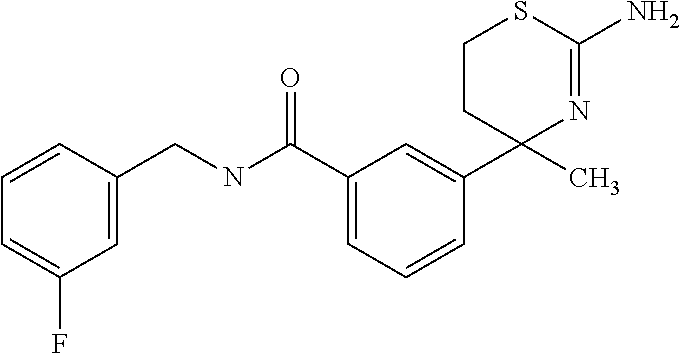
C1=CC=C(C(NCC2=CC(F)=CC=C2)=O)C=C1C1(C)N=C(N)SCC1
